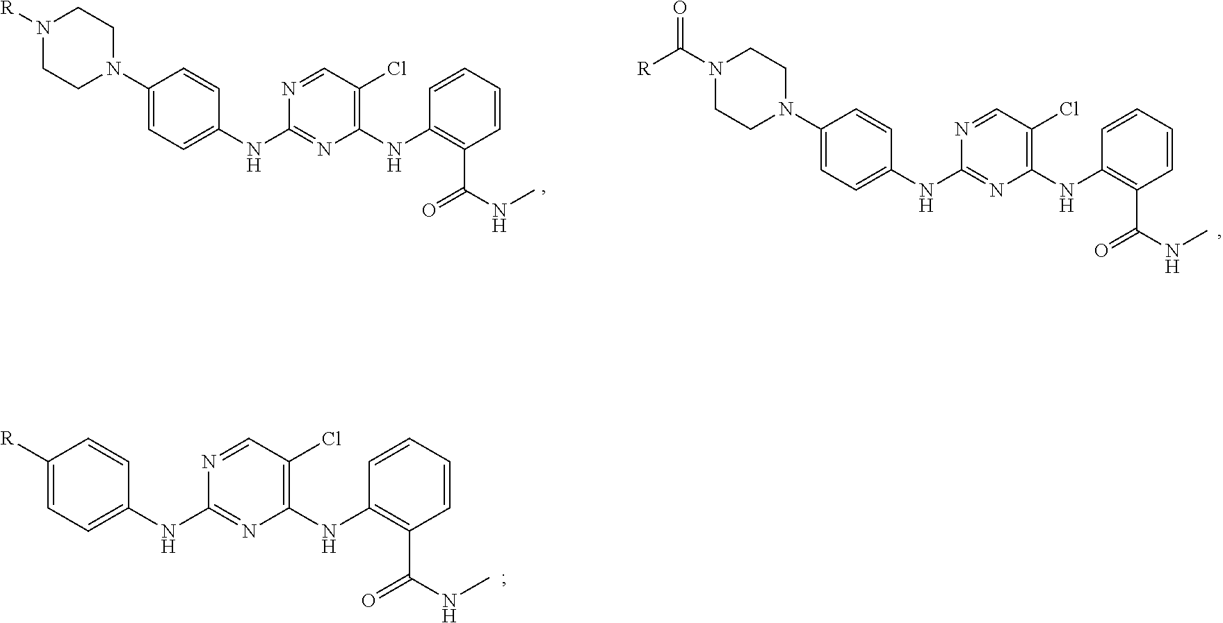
N1([R])CCN(C2=CC=C(NC3=NC(NC4=C(C(=O)NC)C=CC=C4)=C(Cl)C=N3)C=C2)CC1.N1(C([R])=O)CCN(C2=CC=C(NC3=NC(NC4=C(C(=O)NC)C=CC=C4)=C(Cl)C=N3)C=C2)CC1.C1([R])=CC=C(NC2=NC(NC3=C(C(=O)NC)C=CC=C3)=C(Cl)C=N2)C=C1
